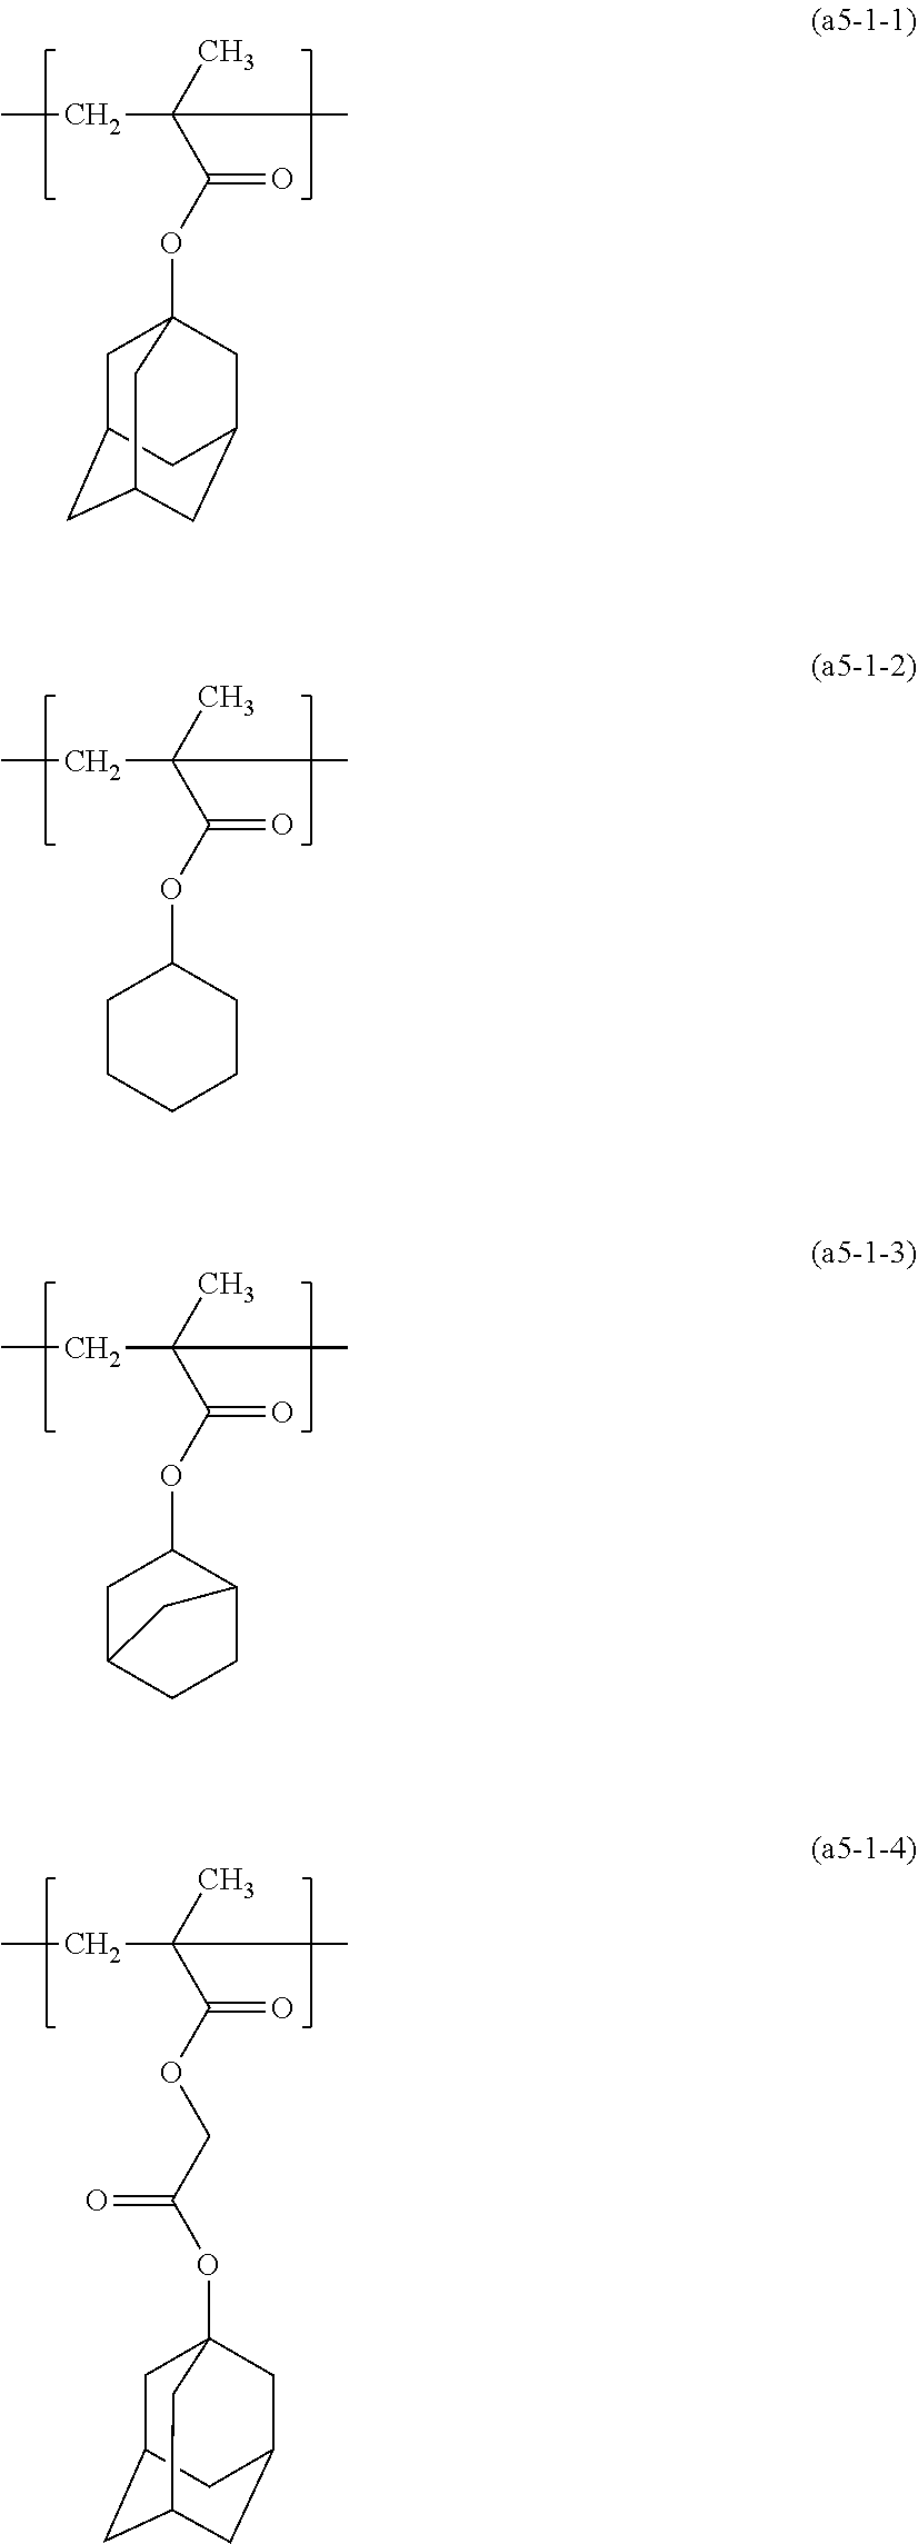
CCC(C)(C(=O)OC12CC3CC(CC(C1)C3)C2)C.CCC(C)(C(=O)OC1CCCCC1)C.CCC(C)(C(=O)OC1CC2CCC1C2)C.CCC(C)(C(=O)OCC(OC12CC3CC(CC(C1)C3)C2)=O)C
